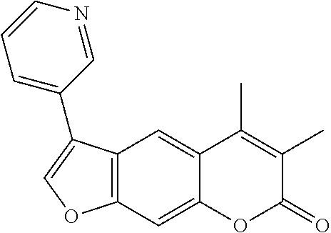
C1=CN=CC(C2=COC3=C2C=C2C(=C3)OC(=O)C(C)=C2C)=C1
